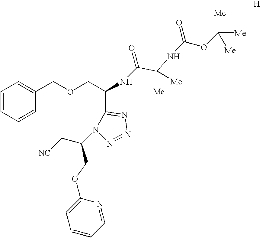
C1(OCC(C[NC])N2C(C(COCC3=CC=CC=C3)NC(=O)C(NC(OC([Me])([Me])[Me])=O)([Me])[Me])=NN=N2)=CC=CC=N1
